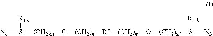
[Si]([Xa])([(CH2)m]O[(CH2)n][Rf][(CH2)n]O[(CH2)m][Si]([Xb])[R3-b])[R3-a]
